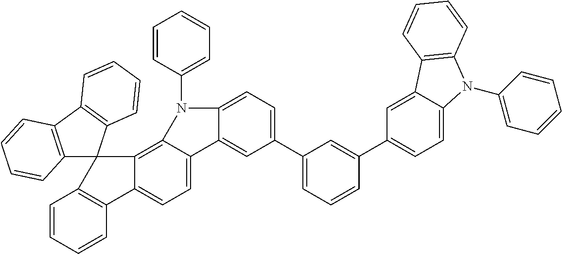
C1=CC=CC2=C1C1(C3=C4C(=CC=C23)C2=CC(C3=CC=CC(C5=CC=C6C(=C5)C5=C(C=CC=C5)N6C5=CC=CC=C5)=C3)=CC=C2N4C2=CC=CC=C2)C2=C(C3=C1C=CC=C3)C=CC=C2
